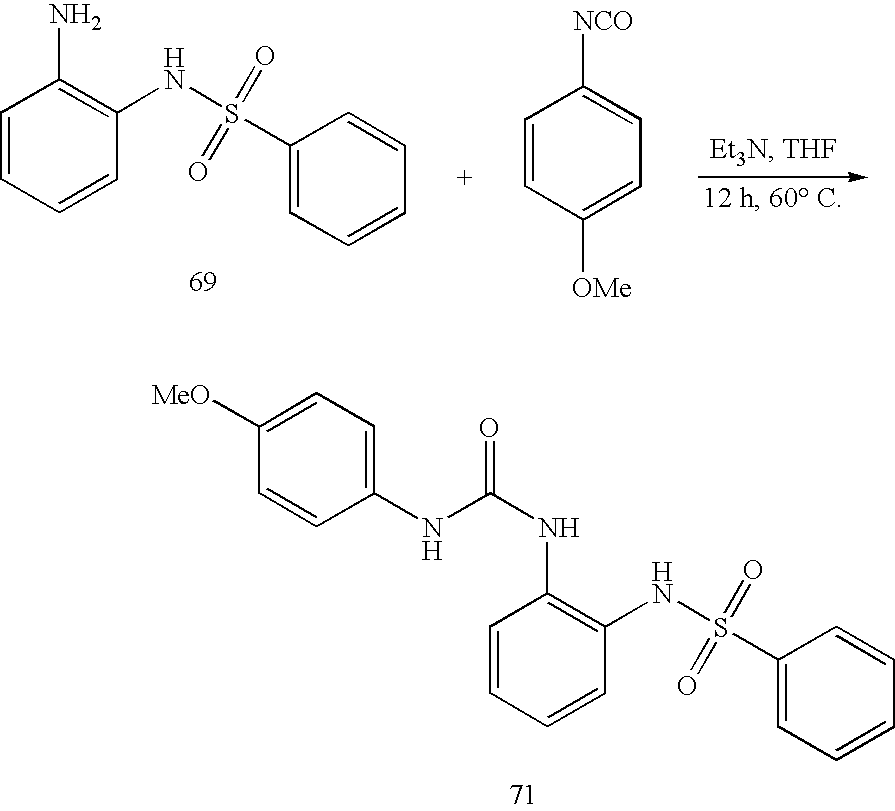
C1=CC=CC(NS(C2=CC=CC=C2)(=O)=O)=C1N.C1=CC([OMe])=CC=C1[NCO].C1=CC=CC(NS(C2=CC=CC=C2)(=O)=O)=C1NC(NC1=CC=C([MeO])C=C1)=O
